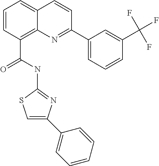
C(C1=C2C(=CC=C1)C=CC(C1=CC=CC(C(F)(F)F)=C1)=N2)(NC1=NC(C2=CC=CC=C2)=CS1)=O
